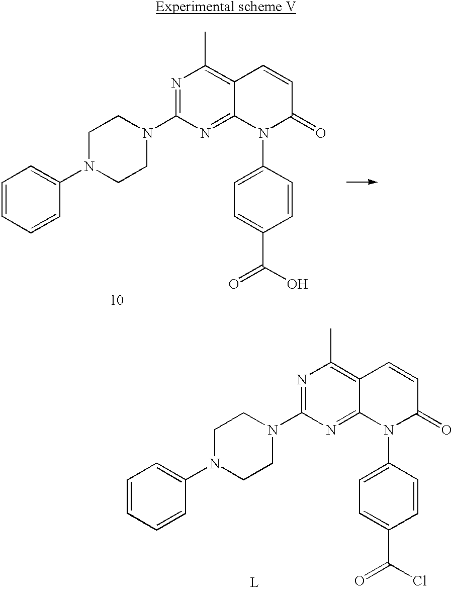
C1=CC=CC(N2CCN(C3=NC(C)=C4C(=N3)N(C3=CC=C(C(O)=O)C=C3)C(=O)C=C4)CC2)=C1.C1=CC=CC(N2CCN(C3=NC(C)=C4C(=N3)N(C3=CC=C(C(Cl)=O)C=C3)C(=O)C=C4)CC2)=C1
